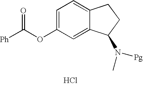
Cl.C1=C(OC([Ph])=O)C=C2C(=C1)CCC2N(C)[Pg]
